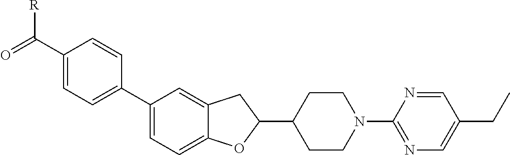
C1=C(C2=CC=C(C(=O)[R])C=C2)C=C2C(=C1)OC(C1CCN(C3=NC=C(CC)C=N3)CC1)C2
